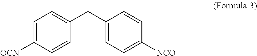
C1(CC2=CC=C([NCO])C=C2)=CC=C([OCN])C=C1
